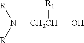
N([R])([R])[CH2CH]([R1])O
